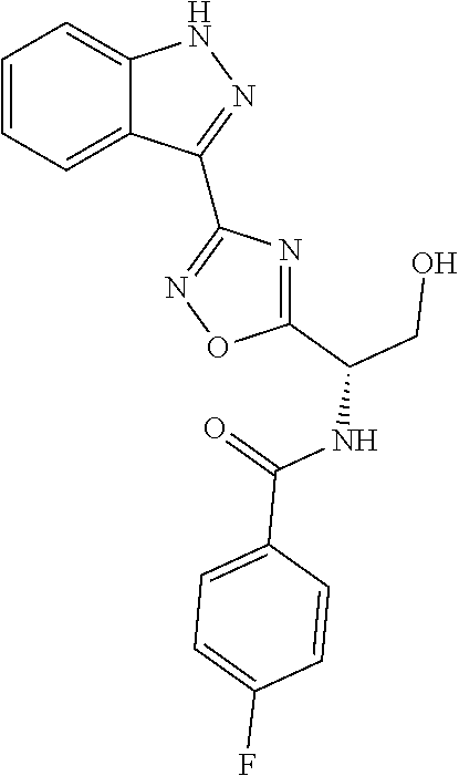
C1=CC=C2C(=C1)NN=C2C1=NOC(C(CO)NC(=O)C2=CC=C(F)C=C2)=N1
